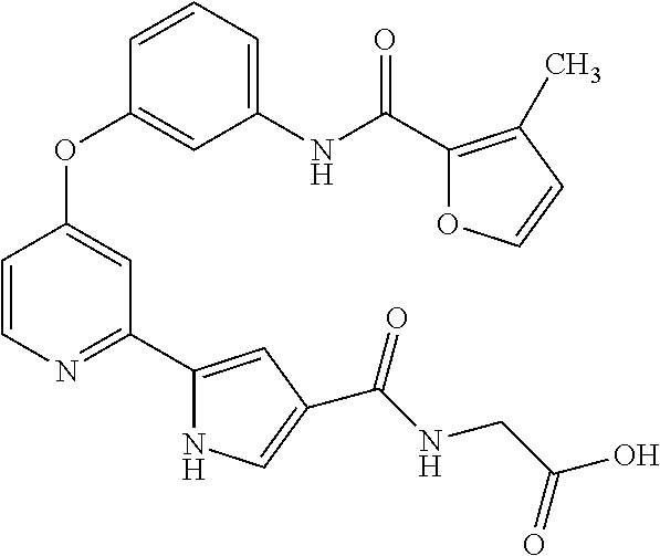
C1(NC(C2=C(C)C=CO2)=O)=CC=CC(OC2=CC(C3=CC(C(=O)NCC(O)=O)=CN3)=NC=C2)=C1
